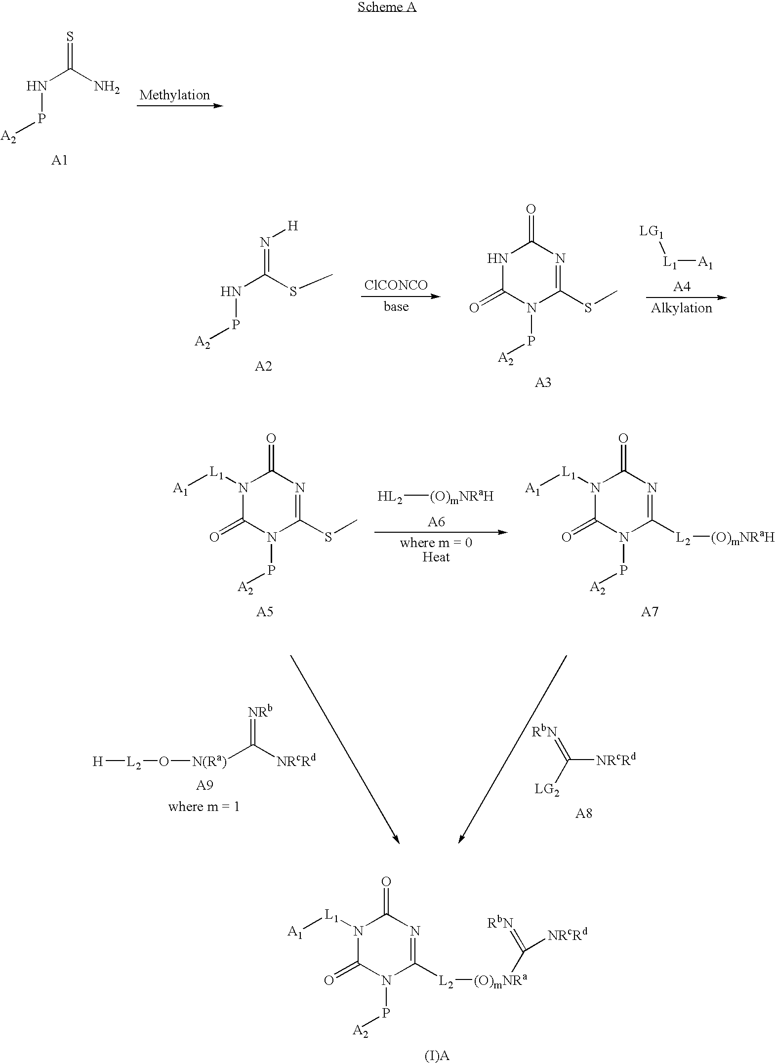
N(C(N)=S)P[A2].[ClCONCO].N(C(SC)=N[H])P[A2].N1C(=O)N(P[A2])C(SC)=NC1=O.[A1][L1][LG1].N1([L1][A1])C(=O)N(P[A2])C([L2][(O)mNRaH])=NC1=O.[HL2][(O)mNRaH].N1([L1][A1])C(=O)N(P[A2])C(SC)=NC1=O.[H][L2]O[N(Ra)]C([NRcRd])=[NRb].[NRcRd]C(=[RbN])[LG2].N1([L1][A1])C(=O)N(P[A2])C([L2][(O)mNRa]C(=[RbN])[NRcRd])=NC1=O
